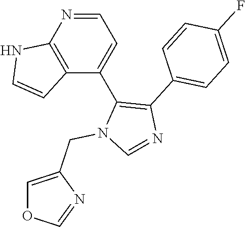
N1=CC=C(C2=C(C3=CC=C(F)C=C3)N=CN2CC2=COC=N2)C2=C1NC=C2
